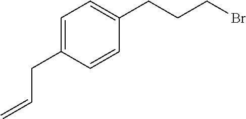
C1=C(CC=C)C=CC(CCCBr)=C1
